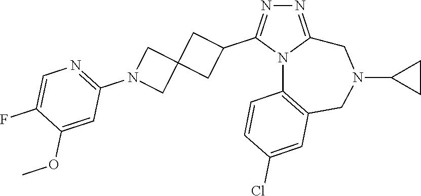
N1=C2N(C(C3CC4(C3)CN(C3=NC=C(F)C(OC)=C3)C4)=N1)C1=C(CN(C3CC3)C2)C=C(Cl)C=C1
